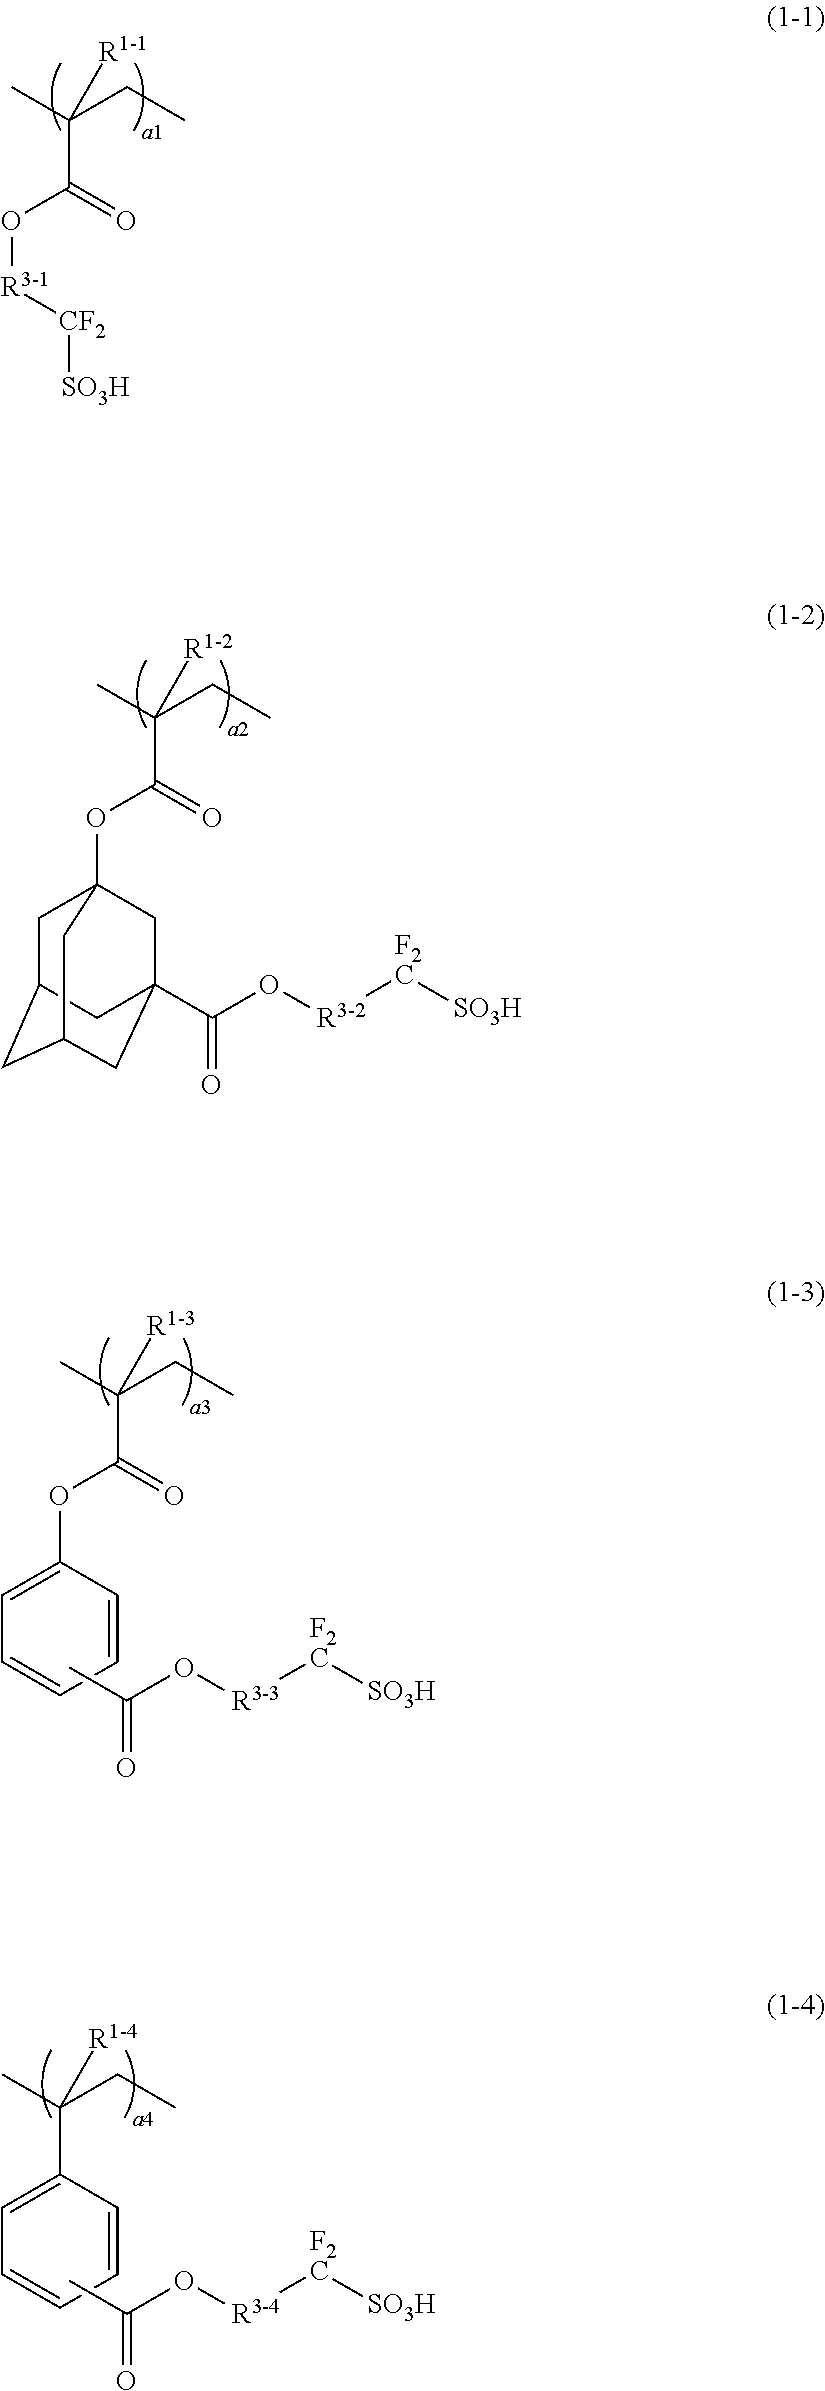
C(CC)(C)([R1-1])C(=O)O[R3-1][CF2][SO3H].C(CC)(C)([R1-2])C(=O)OC12CC3CC(CC(C(O[R3-2][F2C][SO3H])=O)(C1)C3)C2.C(CC)(C)([R1-3])C(=O)OC1=CC=CC=C1.C(O[R3-3][F2C][SO3H])(=O)C.C(O[R3-4][F2C][SO3H])(=O)C.C(CC)(C)([R1-4])C1=CC=CC=C1
